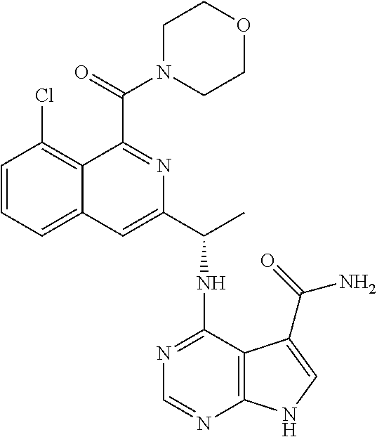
C1=CC=C2C(=C1Cl)C(C(=O)N1CCOCC1)=NC(C(C)NC1=NC=NC3=C1C(C(=O)N)=CN3)=C2
